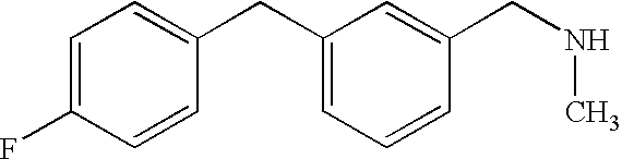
C1=C(F)C=CC(CC2=CC=CC(CNC)=C2)=C1
